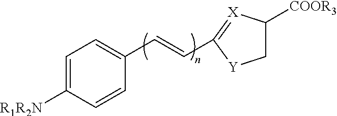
C1=C([R1R2N])C=CC(C=CC2=[X]C([COOR3])C[Y]2)=C1
